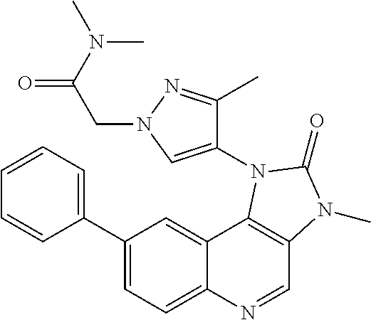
C1=CC=C(C2=CC=C3C(=C2)C2=C(C=N3)N(C)C(=O)N2C2=CN(CC(=O)N(C)C)N=C2C)C=C1
